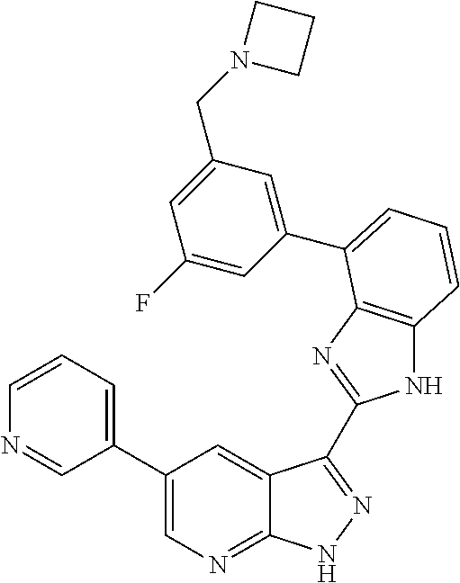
C1(C2=CN=C3C(=C2)C(C2=NC4=C(N2)C=CC=C4C2=CC(CN4CCC4)=CC(F)=C2)=NN3)=CC=CN=C1
